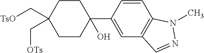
C1(C[TsO])(C[OTs])CCC(C2=CC3=C(C=C2)N(C)N=C3)(O)CC1
